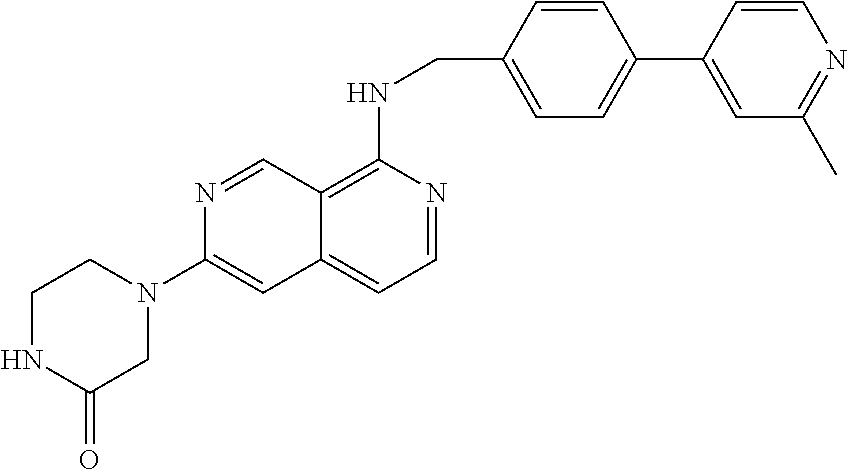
C12=C(NCC3=CC=C(C4=CC(C)=NC=C4)C=C3)N=CC=C1C=C(N1CC(=O)NCC1)N=C2
